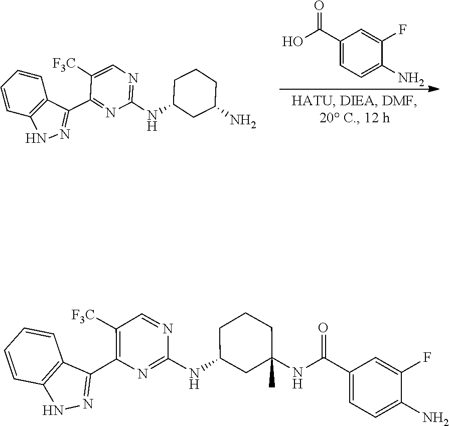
C1(C(O)=O)=CC=C(N)C(F)=C1.C1=CC=CC2=C1C(C1=NC(NC3CC(N)CCC3)=NC=C1[F3C])=NN2.C1=CC=CC2=C1C(C1=C([F3C])C=NC(NC3CC(NC(C4=CC=C(N)C(F)=C4)=O)(C)CCC3)=N1)=NN2
